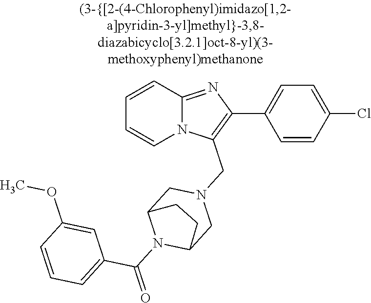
N12C(=NC(C3=CC=C(Cl)C=C3)=C1CN1CC3N(C(=O)C4=CC=CC(OC)=C4)C(C1)CC3)C=CC=C2
